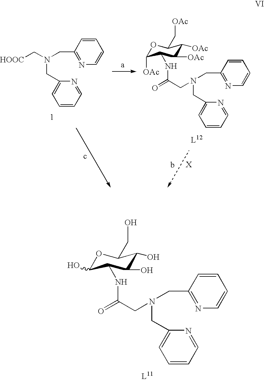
[HOOC]CN(CC1=NC=CC=C1)CC1=CC=CC=N1.O1C([OAc])C(NC(=O)CN(CC2=NC=CC=C2)CC2=CC=CC=N2)C([OAc])C([OAc])C1C[OAc].O1C(O)C(NC(=O)CN(CC2=NC=CC=C2)CC2=CC=CC=N2)C(O)C(O)C1CO
